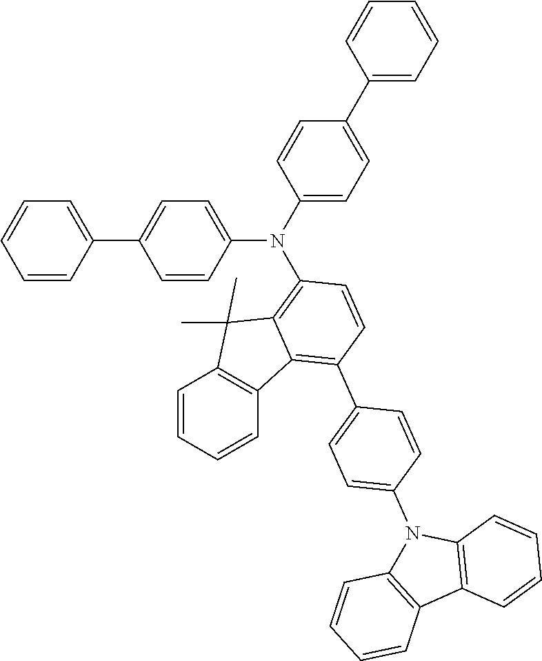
C1=CC(C2=CC=C(N(C3=CC=C(C4=CC=CC=C4)C=C3)C3=C4C(=C(C5=CC=C(N6C7=C(C8=C6C=CC=C8)C=CC=C7)C=C5)C=C3)C3=C(C=CC=C3)C4(C)C)C=C2)=CC=C1
